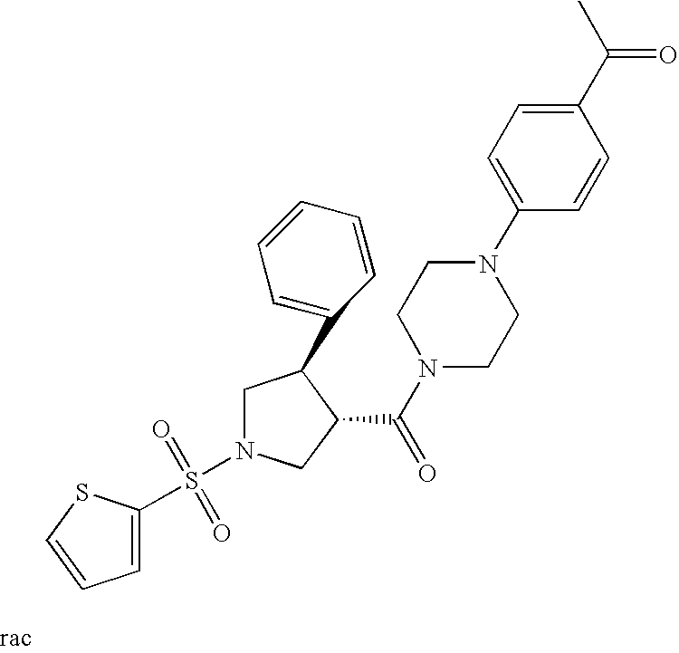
C1N(S(=O)(=O)C2=CC=CS2)CC(C(N2CCN(C3=CC=C(C(C)=O)C=C3)CC2)=O)C1C1=CC=CC=C1
